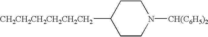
C1CN([CH(C6H5)2])CCC1[CH2CH2CH2CH2CH2CH2]
